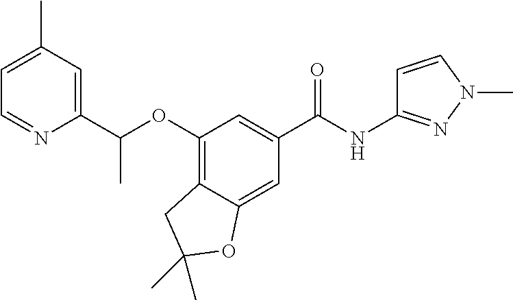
C(C1=CC(C)=CC=N1)(OC1=C2C(=CC(C(=O)NC3=NN(C)C=C3)=C1)OC(C)(C)C2)C
